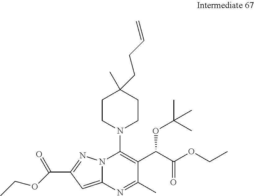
C1(C(OCC)=O)=NN2C(=C1)N=C(C)C(C(C(OCC)=O)OC(C)(C)C)=C2N1CCC(CCC=C)(C)CC1
